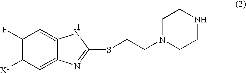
C1(F)=C([X1])C=C2C(=C1)NC(SCCN1CCNCC1)=N2
